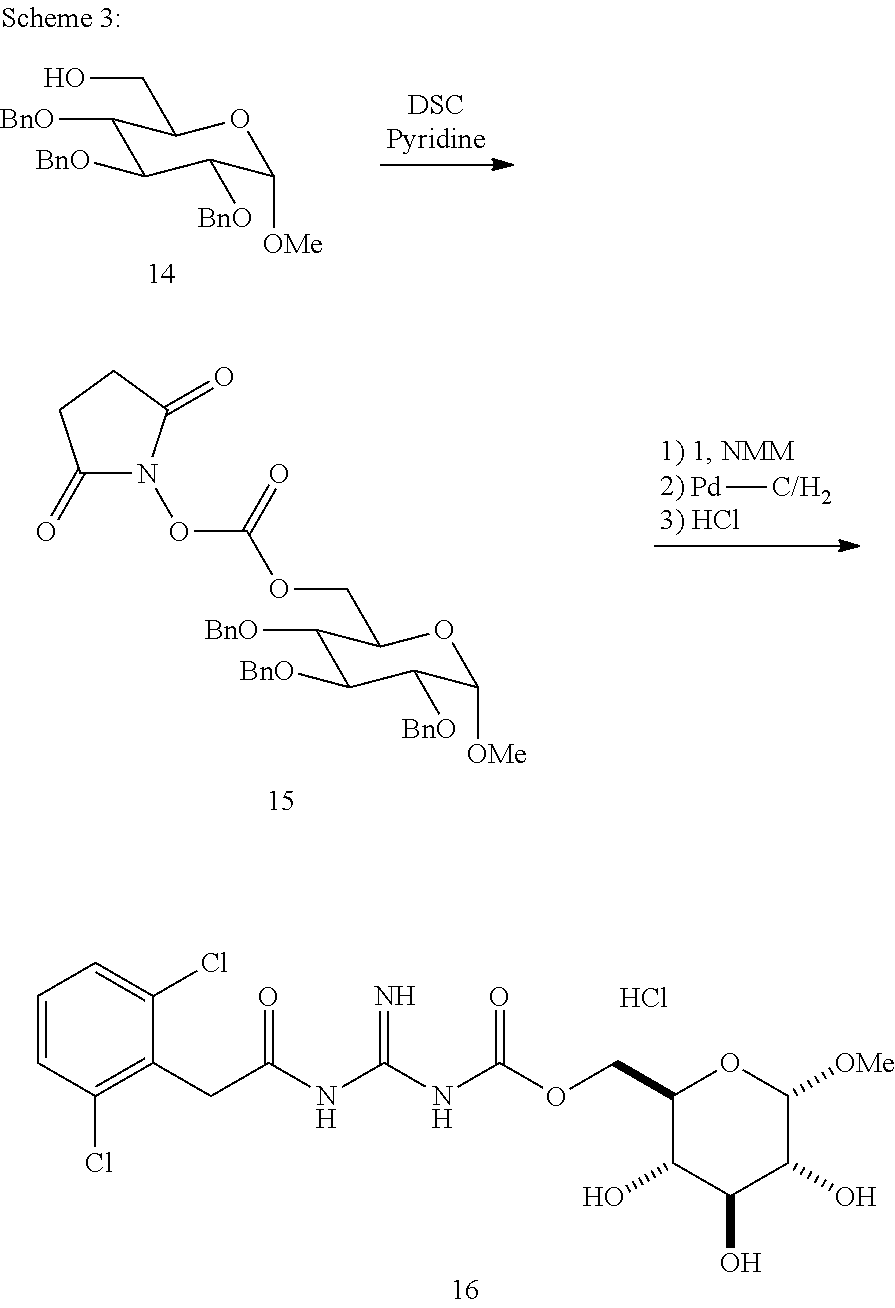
C1([BnO])C([BnO])C([BnO])C([OMe])OC1COC(ON1C(=O)CCC1=O)=O.[Pd][C/H2].C1=CC(Cl)=C(CC(NC(NC(OCC2C(O)C(O)C(O)C([OMe])O2)=O)=N)=O)C(Cl)=C1.Cl.C1([BnO])C([BnO])C([BnO])C([OMe])OC1CO
